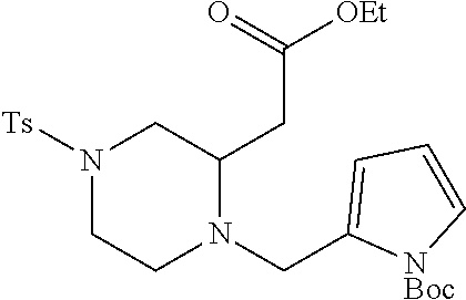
N1([Ts])CCN(CC2=CC=C[NBoc]2)C(CC([OEt])=O)C1
